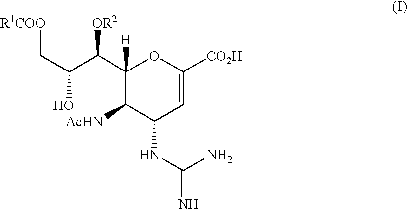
OC(C(C1([H])C([AcHN])C(NC(=N)N)C=C([CO2H])O1)[OR2])C[R1COO]
